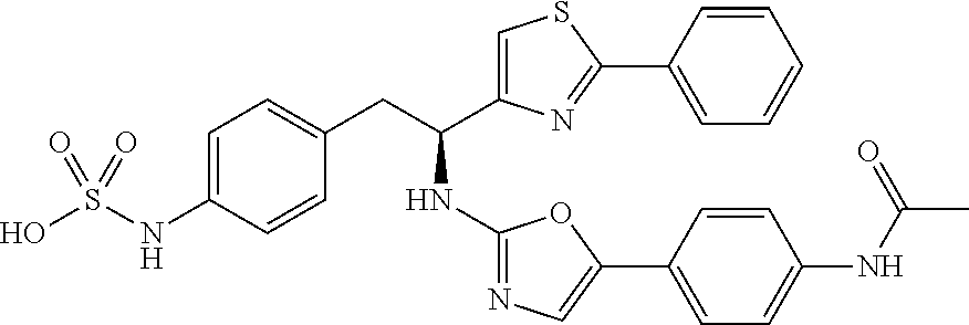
C1=C(C(CC2=CC=C(NS(O)(=O)=O)C=C2)NC2=NC=C(C3=CC=C(NC(C)=O)C=C3)O2)N=C(C2=CC=CC=C2)S1
